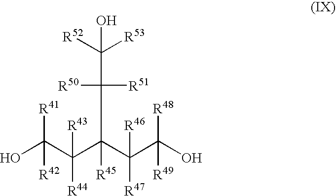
OC(C(C(C(C(O)([R48])[R49])([R46])[R47])([R45])C([R50])([R51])C([R52])([R53])O)([R43])[R44])([R42])[R41]
